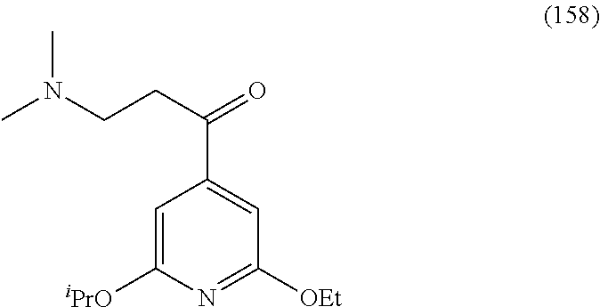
C1=C([iPrO])N=C([OEt])C=C1C(CCN(C)C)=O
